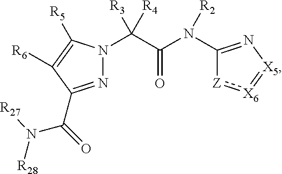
N1=C(C(=O)N([R27])[R28])C([R6])=C([R5])N1C(C(N(C1=N[X5]=[X6]:[Z]1)[R2])=O)([R4])[R3]
